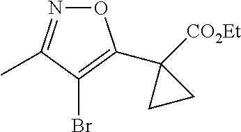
O1N=C(C)C(Br)=C1C1([CO2Et])CC1
